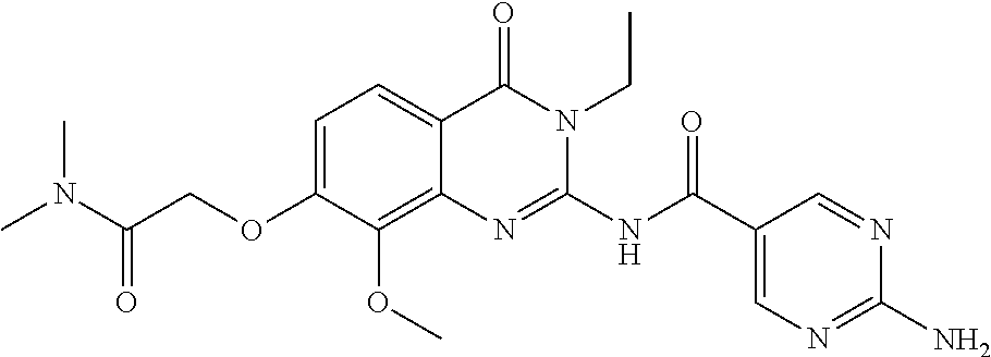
C1=C(OCC(N(C)C)=O)C(OC)=C2C(=C1)C(=O)N(CC)C(NC(C1=CN=C(N)N=C1)=O)=N2
